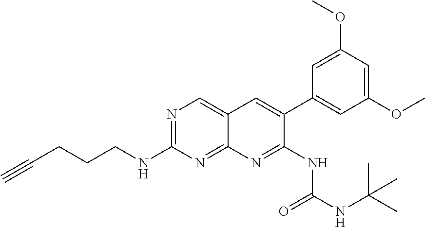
C(CNC1=NC=C2C(=N1)N=C(NC(NC(C)(C)C)=O)C(C1=CC(OC)=CC(OC)=C1)=C2)CC#C
